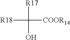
[R17]C([COOR14])([R18])O
